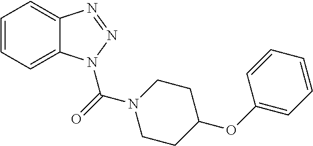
C1=CC=C2C(=C1)N=NN2C(=O)N1CCC(OC2=CC=CC=C2)CC1
